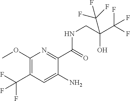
C1(OC)=C(C(F)(F)F)C=C(N)C(C(=O)NCC(C(F)(F)F)(O)C(F)(F)F)=N1
